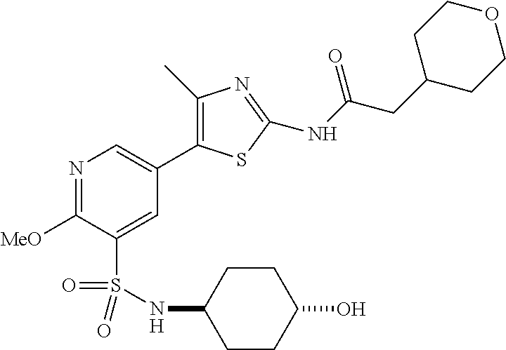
N1=C([MeO])C(S(=O)(NC2CCC(O)CC2)=O)=CC(C2=C(C)N=C(NC(CC3CCOCC3)=O)S2)=C1
